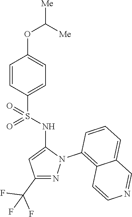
C1=CC(S(NC2=CC(C(F)(F)F)=NN2C2=C3C(=CC=C2)C=NC=C3)(=O)=O)=CC=C1OC([Me])[Me]
